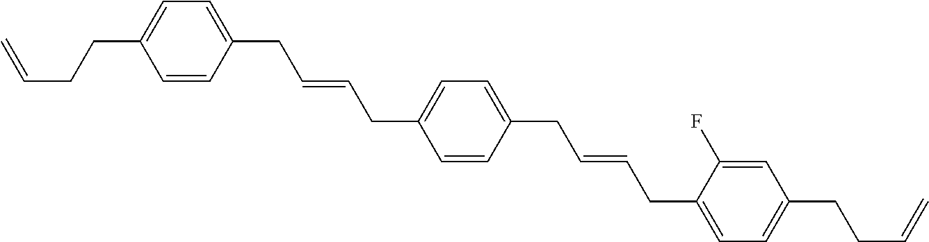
C1=CC(CC=CCC2=CC=C(CC=CCC3=CC=C(CCC=C)C=C3F)C=C2)=CC=C1CCC=C
